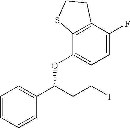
C1=CC=CC(C(CCI)OC2=CC=C(F)C3=C2SCC3)=C1
